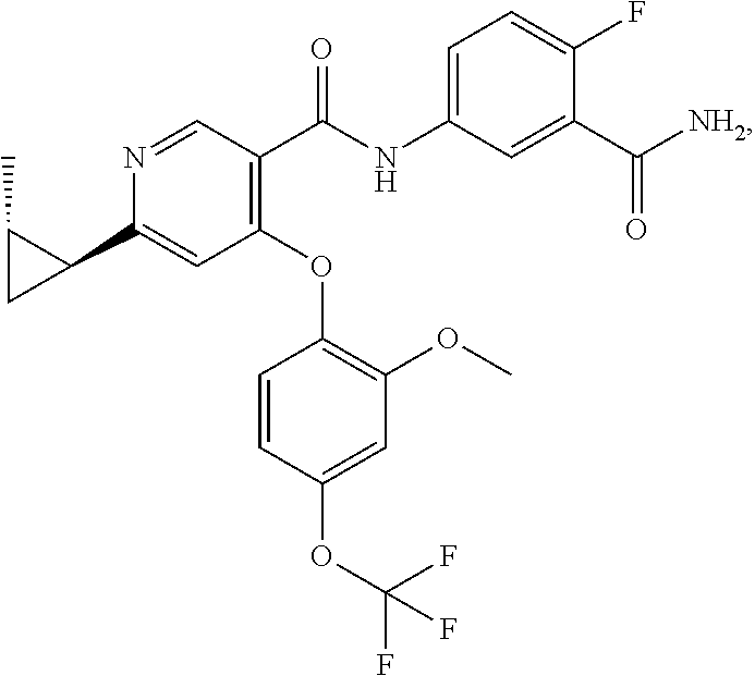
N1=CC(C(NC2=CC=C(F)C(C([NH2])=O)=C2)=O)=C(OC2=C(OC)C=C(OC(F)(F)F)C=C2)C=C1C1C(C)C1
